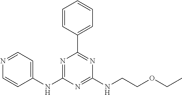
C1(NC2=NC(C3=CC=CC=C3)=NC(NCCOCC)=N2)=CC=NC=C1
